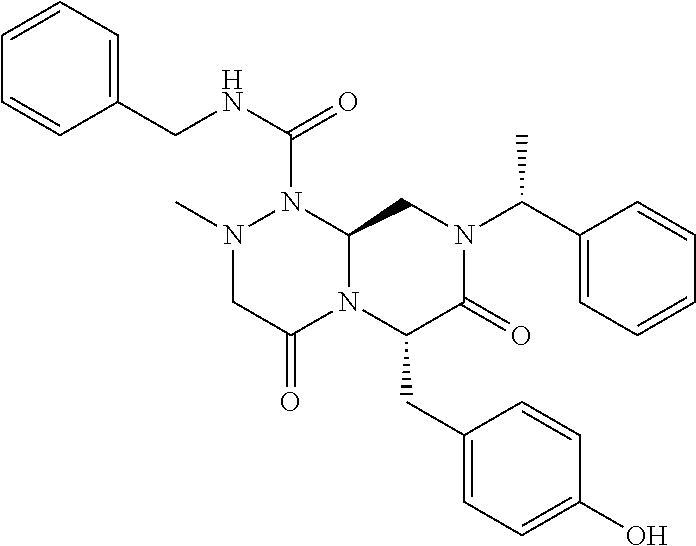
N(C(=O)N1N(C)CC(=O)N2C1CN(C(C1=CC=CC=C1)C)C(=O)C2CC1=CC=C(O)C=C1)CC1=CC=CC=C1
